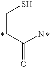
C(N)(CCS)=O
